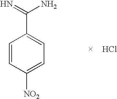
C1=CC([NO2])=CC=C1C(=N)N.Cl
